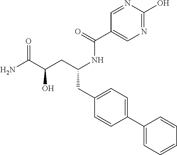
C(CC1=CC=C(C2=CC=CC=C2)C=C1)(CC(C(N)=O)O)NC(=O)C1=CN=C(O)N=C1
